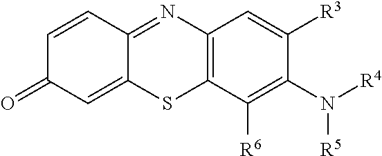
C1=CC(=O)C=C2C1=NC1=C(S2)C([R6])=C(N([R4])[R5])C([R3])=C1
